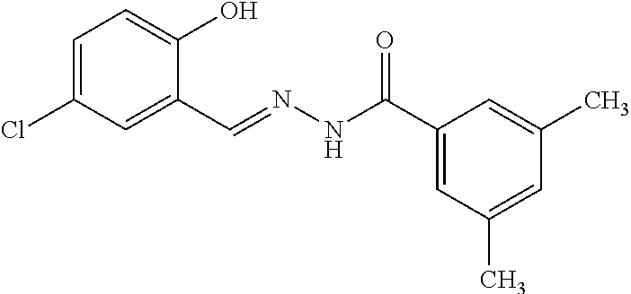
C1=C(Cl)C=C(C=NNC(C2=CC(C)=CC(C)=C2)=O)C(O)=C1
